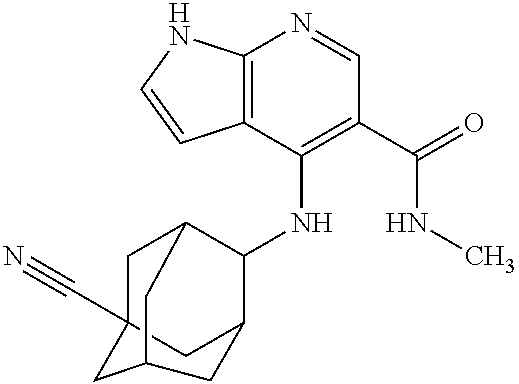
C12=C(C(NC3C4CC5(C#N)CC3CC(C5)C4)=C(C(=O)NC)C=N1)C=CN2
